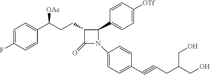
C1(CCC(C2=CC=C(F)C=C2)[OAc])C(=O)N(C2=CC=C(C#CCC(CO)CO)C=C2)C1C1=CC=C([OTf])C=C1
